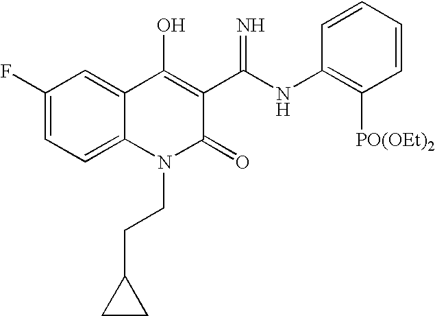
C1(F)=CC=C2C(=C1)C(O)=C(C(NC1=C([PO(OEt)2])C=CC=C1)=N)C(=O)N2CCC1CC1
